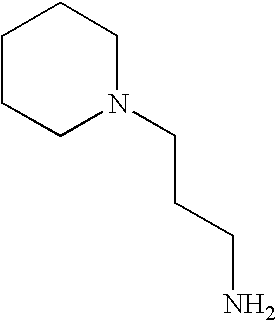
C1CCN(CCCN)CC1
